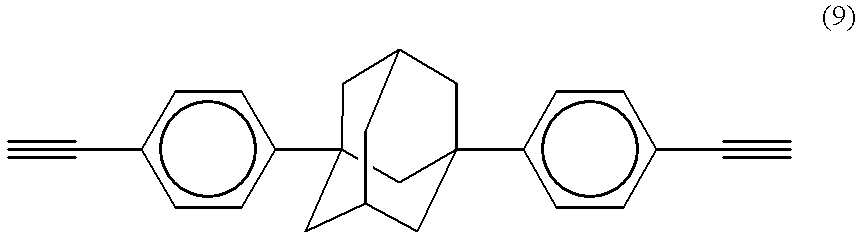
c1(C#C)ccc(C23CC4CC(c5ccc(C#C)cc5)(CC(C4)C2)C3)cc1
